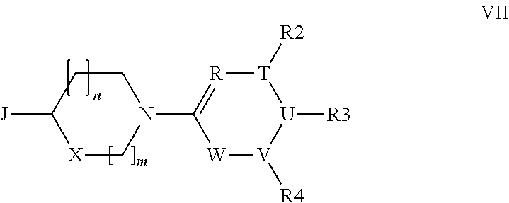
[X]1CN(C2=[R][T]([R2])[U]([R3])[V]([R4])[W]2)CCC1[J]
